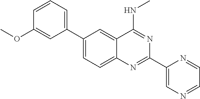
C1=C(OC)C=CC=C1C1=CC=C2C(=C1)C(NC)=NC(C1=CN=CC=N1)=N2
